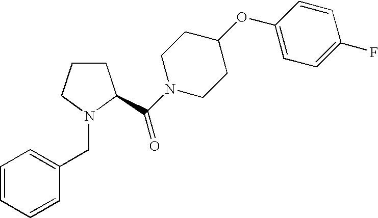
C1CCN(CC2=CC=CC=C2)C1C(N1CCC(OC2=CC=C(F)C=C2)CC1)=O
